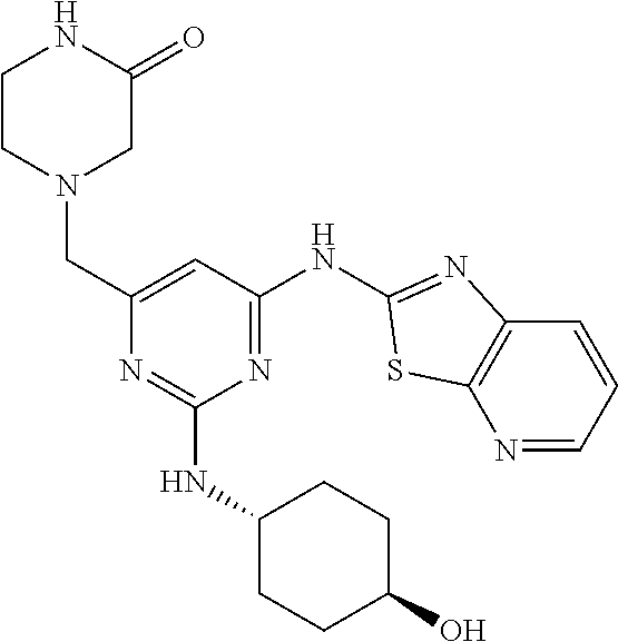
N1=CC=CC2=C1SC(NC1=NC(NC3CCC(O)CC3)=NC(CN3CC(=O)NCC3)=C1)=N2
